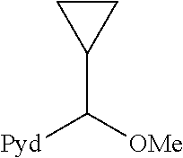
C1CC1C([OMe])[Pyd]
